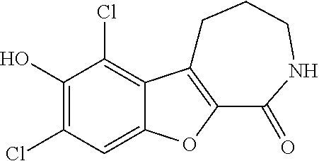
C1(O)=C(Cl)C=C2C(=C1Cl)C1=C(O2)C(=O)NCCC1
